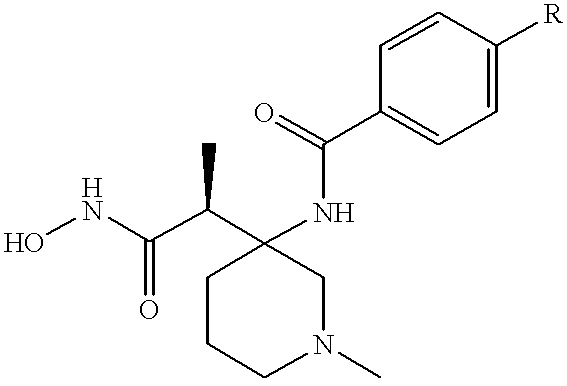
ONC(C(C1(NC(C2=CC=C([R])C=C2)=O)CCCN(C)C1)C)=O
